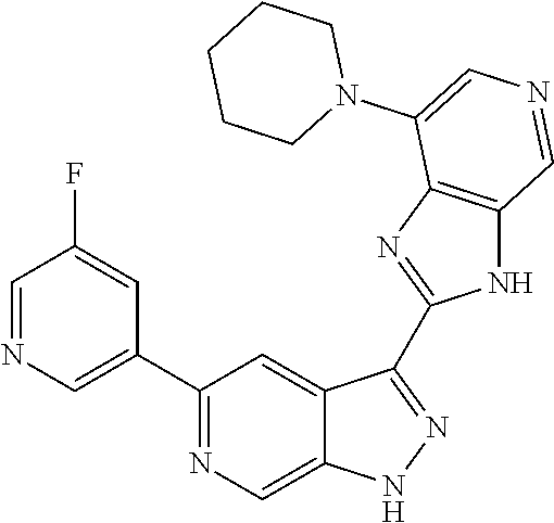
C1(C2=CN=CC(F)=C2)=NC=C2C(=C1)C(C1=NC3=C(N1)C=NC=C3N1CCCCC1)=NN2
